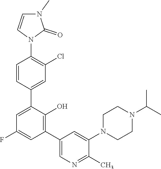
C1=CC(C2=CC(F)=CC(C3=CN=C(C)C(N4CCN(C(C)C)CC4)=C3)=C2O)=CC(Cl)=C1N1C(=O)N(C)C=C1
